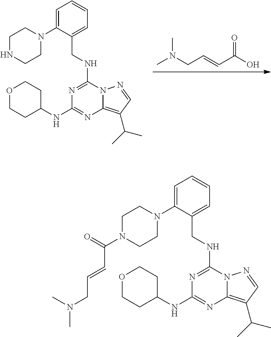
CN(CC=CC(O)=O)C.N1=C(NCC2=CC=CC=C2N2CCNCC2)N2C(=C(C(C)C)C=N2)N=C1NC1CCOCC1.N1=C(NCC2=CC=CC=C2N2CCN(C(=O)C=CCN(C)C)CC2)N2C(=C(C(C)C)C=N2)N=C1NC1CCOCC1
